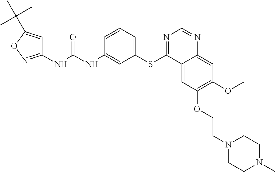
C1(NC(NC2=CC(SC3=NC=NC4=CC(OC)=C(OCCN5CCN(C)CC5)C=C34)=CC=C2)=O)=NOC(C(C)(C)C)=C1
